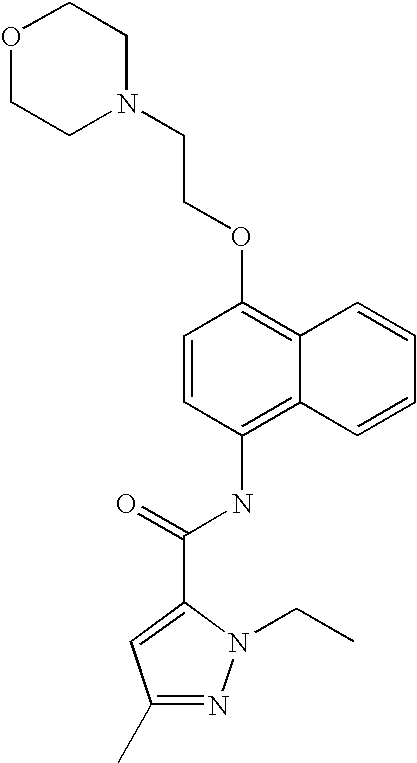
C(=O)(NC1=C2C(=C(OCCN3CCOCC3)C=C1)C=CC=C2)C1=CC(C)=NN1CC
